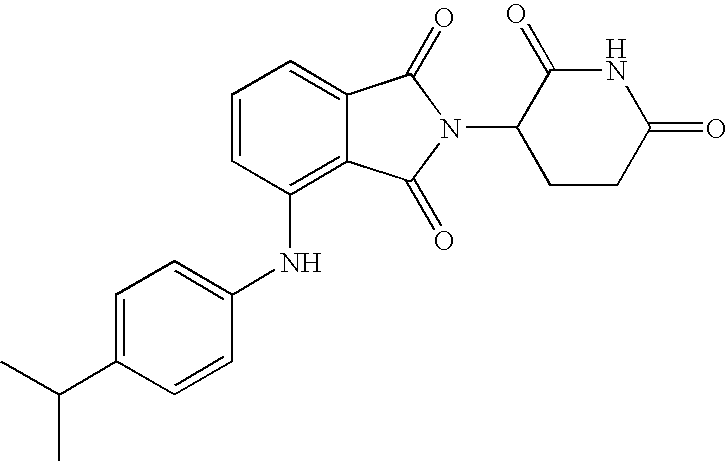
C1=CC(NC2=CC=C(C(C)C)C=C2)=C2C(=C1)C(=O)N(C1CCC(=O)NC1=O)C2=O
